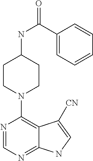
O=C(C1=CC=CC=C1)NC1CCN(C2=C3C(=NC=N2)NC=C3[CN])CC1
